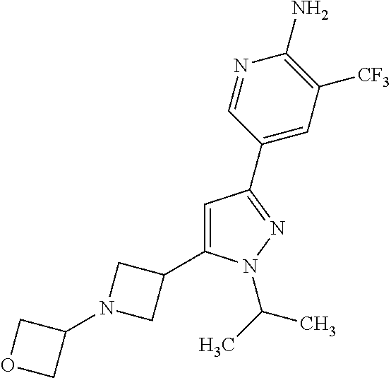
C1=C(C2CN(C3COC3)C2)N(C(C)C)N=C1C1=CC([CF3])=C(N)N=C1
